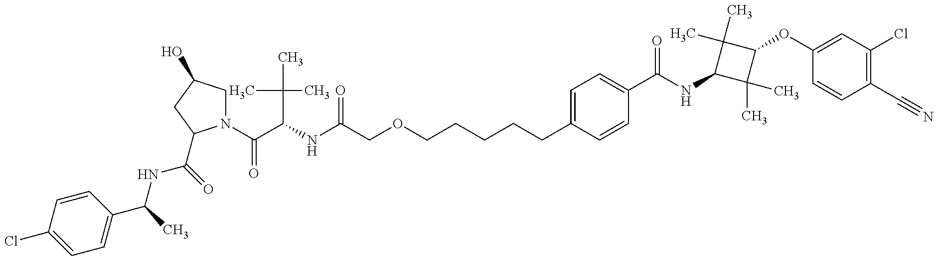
C1=C(Cl)C=CC(C(C)NC(=O)C2N(C(C(NC(COCCCCCC3=CC=C(C(NC4C(C)(C)C(OC5=CC(Cl)=C(C#N)C=C5)C4(C)C)=O)C=C3)=O)C(C)(C)C)=O)CC(O)C2)=C1
